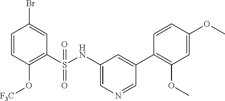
C1(S(NC2=CN=CC(C3=C(OC)C=C(OC)C=C3)=C2)(=O)=O)=C(O[F3C])C=CC(Br)=C1
